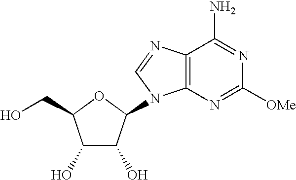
C1(O)C(O)C(N2C3=C(C(N)=NC([OMe])=N3)N=C2)OC1CO
